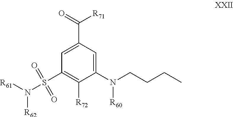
C1=C(C(=O)[R71])C=C(N(CCCC)[R60])C([R72])=C1S(N([R61])[R62])(=O)=O
